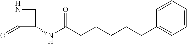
N1C(=O)C(NC(CCCCCC2=CC=CC=C2)=O)C1
